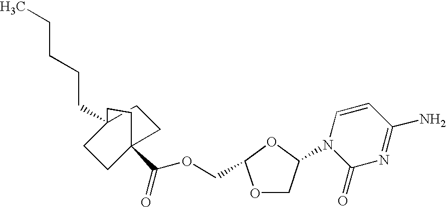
O1CC(N2C(=O)N=C(N)C=C2)OC1COC(=O)C12CCC(CCCCC)(CC1)CC2
